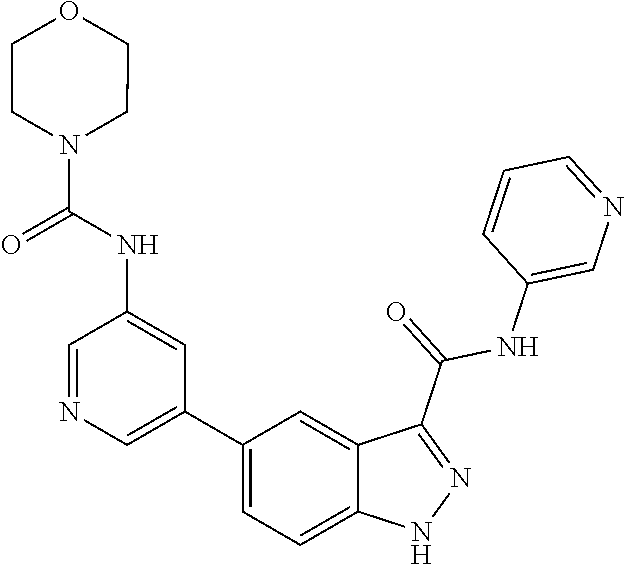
C1(C2=CN=CC(NC(N3CCOCC3)=O)=C2)=CC=C2C(=C1)C(C(NC1=CN=CC=C1)=O)=NN2
